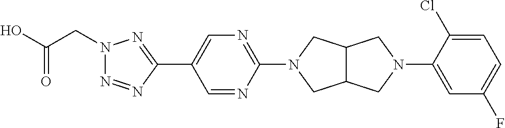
OC(CN1N=NC(C2=CN=C(N3CC4C(C3)CN(C3=CC(F)=CC=C3Cl)C4)N=C2)=N1)=O
